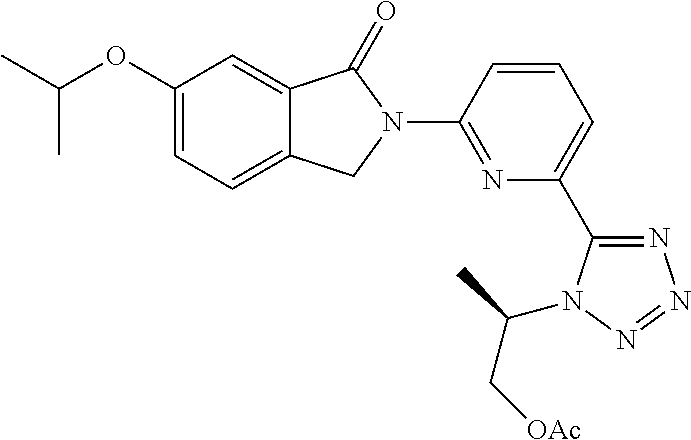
O(C1=CC=C2C(=C1)C(=O)N(C1=NC(C3=NN=NN3C(C)C[OAc])=CC=C1)C2)C(C)C
